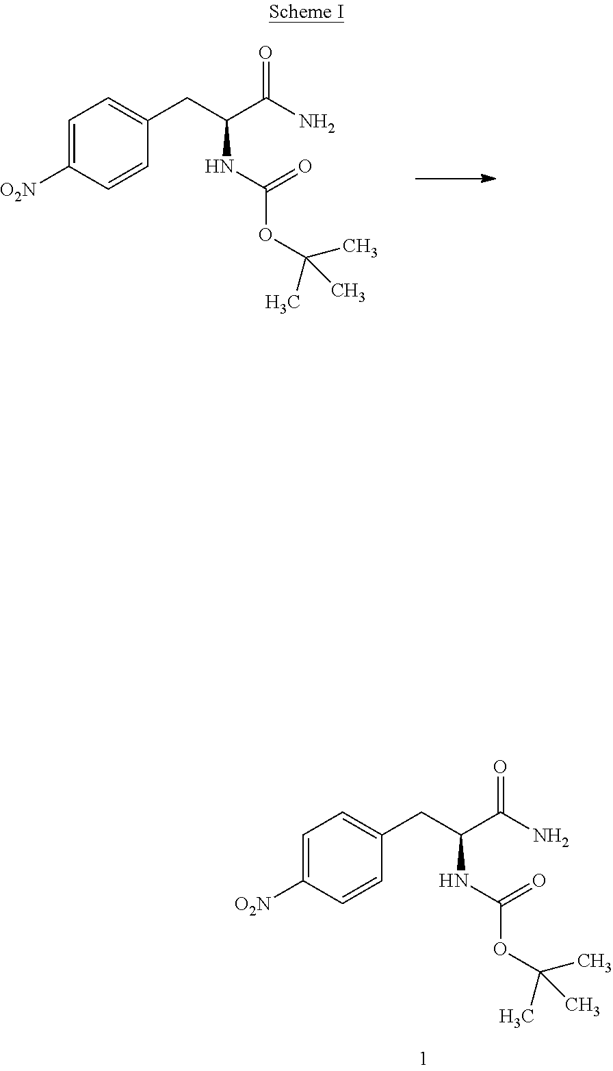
C1=C([O2N])C=CC(CC(C(N)=O)NC(OC(C)(C)C)=O)=C1.C1=C([O2N])C=CC(CC(C(=O)N)NC(OC(C)(C)C)=O)=C1
